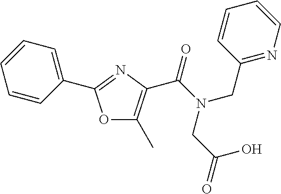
O1C(C)=C(C(N(CC(=O)O)CC2=NC=CC=C2)=O)N=C1C1=CC=CC=C1
